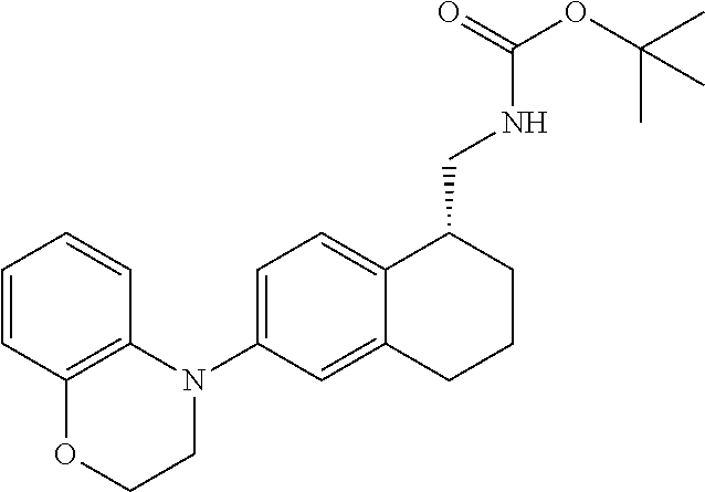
C1(N2C3=C(OCC2)C=CC=C3)=CC=C2C(=C1)CCCC2CNC(OC(C)(C)C)=O
